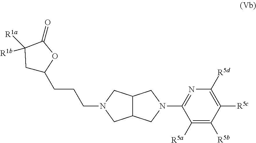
C(CCN1CC2C(C1)CN(C1=NC([R5d])=C([R5c])C([R5b])=C1[R5a])C2)C1CC([R1a])([R1b])C(=O)O1
